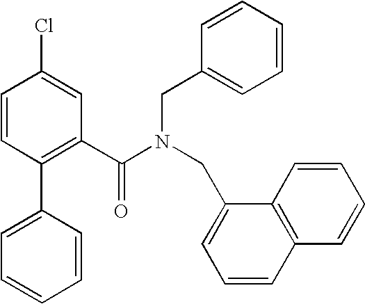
C1(C2=CC=CC=C2)=C(C(N(CC2=CC=CC=C2)CC2=CC=CC3=C2C=CC=C3)=O)C=C(Cl)C=C1
